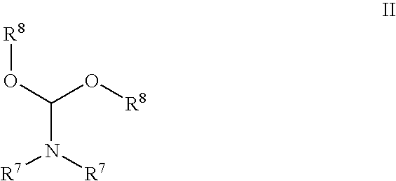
C(N([R7])[R7])(O[R8])O[R8]
